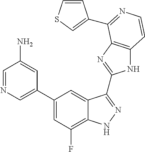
C1=C(C2=CC(F)=C3C(=C2)C(C2=NC4=C(N2)C=CN=C4C2=CSC=C2)=NN3)C=C(N)C=N1
